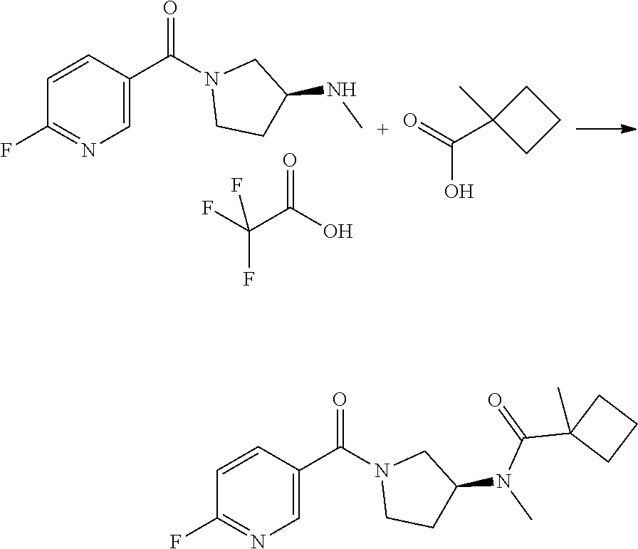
C1=CC(C(N2CCC(NC)C2)=O)=CN=C1F.O=C(O)C(F)(F)F.O=C(O)C1(C)CCC1.C1=CC(C(N2CCC(N(C)C(C3(C)CCC3)=O)C2)=O)=CN=C1F
